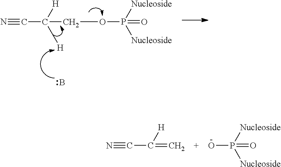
N#CC(COP(=O)([Nucleoside])[Nucleoside])([H])[H].B.N#CC(=C)[H].[O-]P(=O)([Nucleoside])[Nucleoside]
